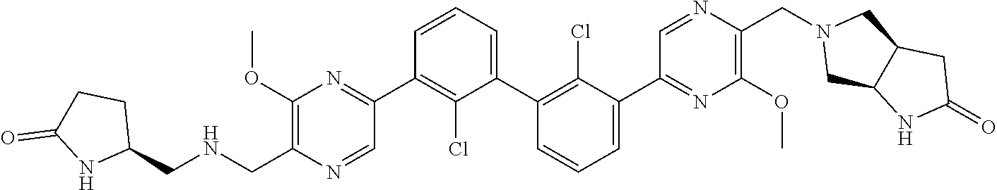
C1(C2=NC(OC)=C(C[HN]CC3CCC(=O)N3)N=C2)=C(Cl)C(C2=C(Cl)C(C3=NC(OC)=C(CN4CC5C(C4)CC(=O)N5)N=C3)=CC=C2)=CC=C1
